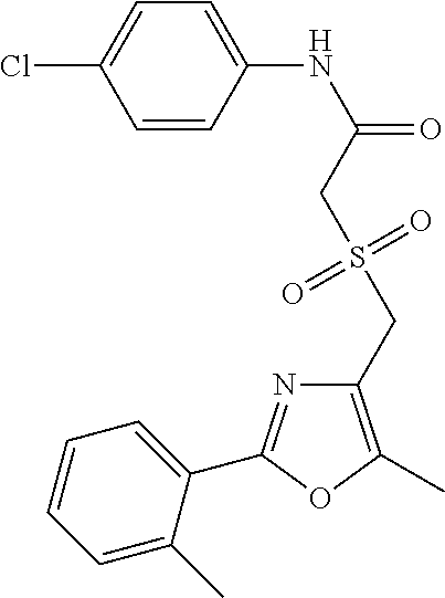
C1=CC(NC(=O)CS(CC2=C(C)OC(C3=CC=CC=C3C)=N2)(=O)=O)=CC=C1Cl
